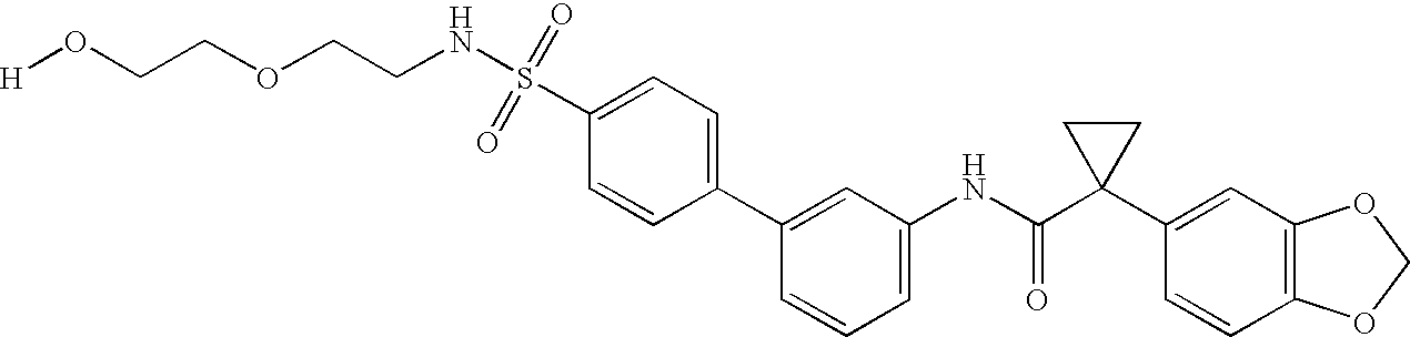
C1=C(NC(C2(C3=CC4=C(C=C3)OCO4)CC2)=O)C=C(C2=CC=C(S(=O)(=O)NCCOCCO[H])C=C2)C=C1
